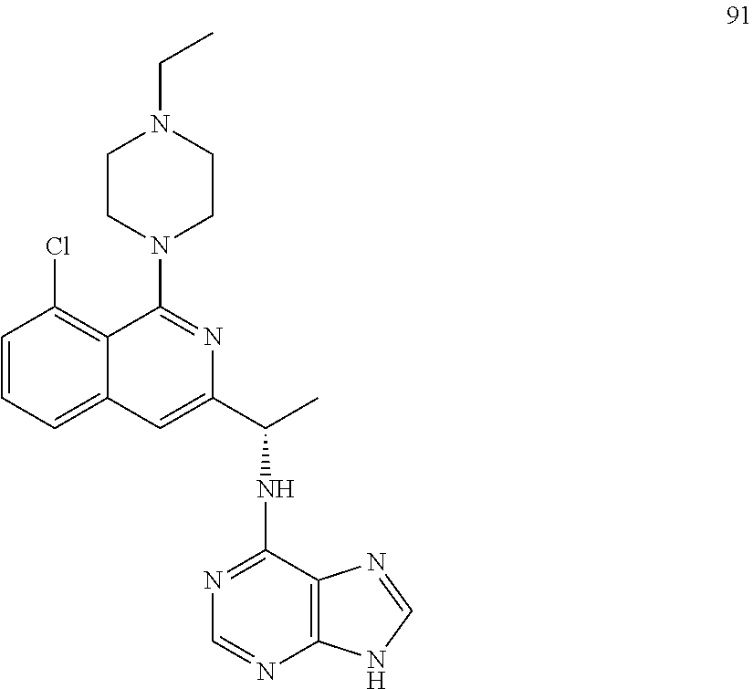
C1=CC=C2C(=C1Cl)C(N1CCN(CC)CC1)=NC(C(C)NC1=NC=NC3=C1N=CN3)=C2
